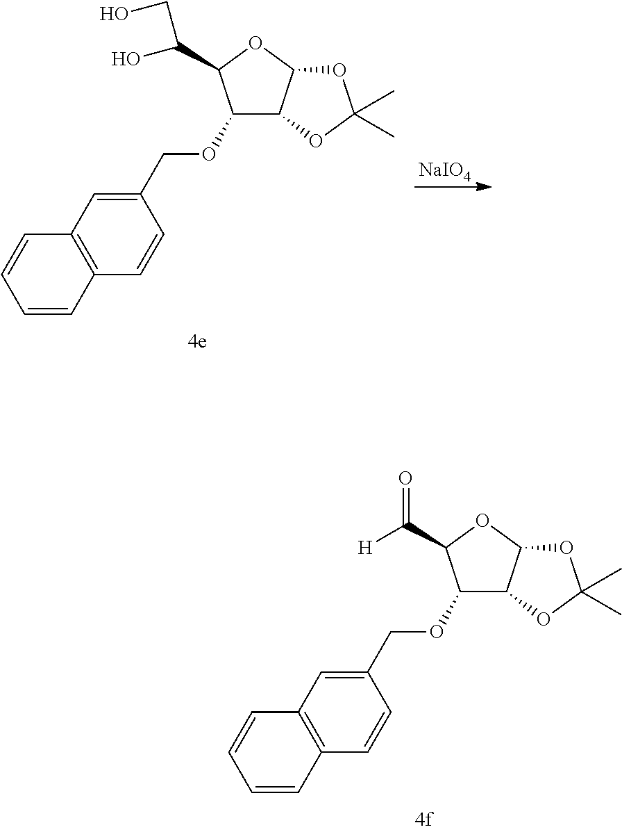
[NaIO4].O(C1C2C(OC1C(CO)O)OC(C)(C)O2)CC1=CC2=C(C=C1)C=CC=C2.O(C1C2C(OC1C([H])=O)OC(C)(C)O2)CC1=CC2=C(C=C1)C=CC=C2
